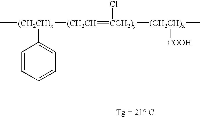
C[(CH2CH)x]([(CH2CH]=[CCH2)y](Cl)[(CH2CH)z](C)[COOH])C1=CC=CC=C1
